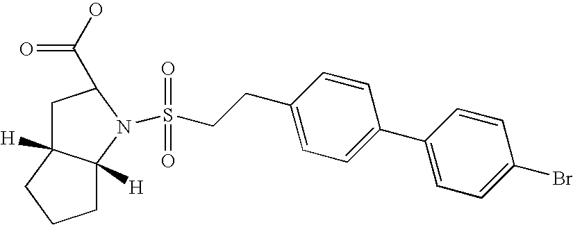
S(=O)(=O)(CCC1=CC=C(C2=CC=C(Br)C=C2)C=C1)N1C(C(O)=O)CC2([H])C1([H])CCC2
